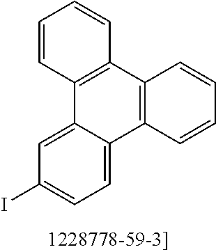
C1=C2C(=CC=C1I)C1=C(C3=C2C=CC=C3)C=CC=C1
